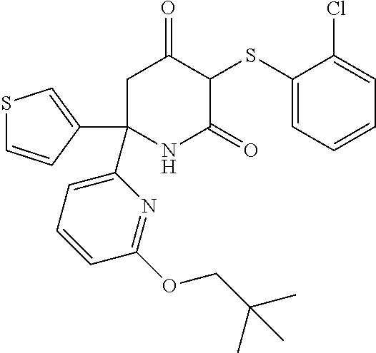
C1(SC2C(=O)CC(C3=CC=CC(OCC(C)(C)C)=N3)(C3=CSC=C3)NC2=O)=CC=CC=C1Cl
